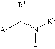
[Ar]C(N([R2])[H])[R1]
